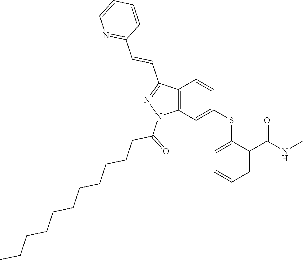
C1(SC2=CC3=C(C=C2)C(C=CC2=NC=CC=C2)=NN3C(=O)CCCCCCCCCCC)=CC=CC=C1C(NC)=O
